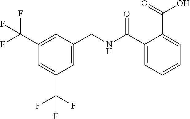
C(=O)(C1=CC=CC=C1C(=O)O)NCC1=CC(C(F)(F)F)=CC(C(F)(F)F)=C1
